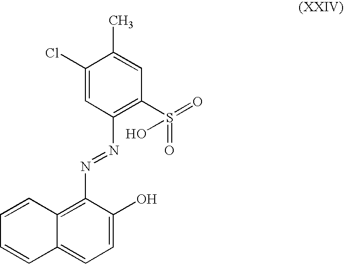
C1=CC2=C(N=NC3=C(S(=O)(=O)O)C=C(C)C(Cl)=C3)C(O)=CC=C2C=C1
